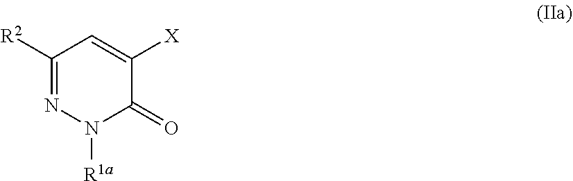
C1([R2])=NN([R1a])C(=O)C([X])=C1
